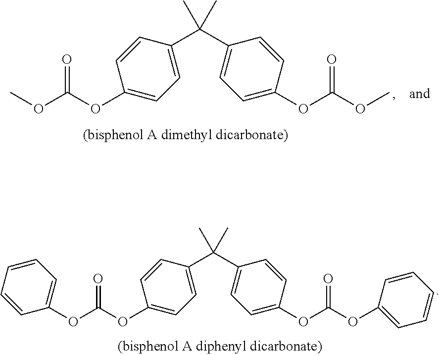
C1(C(C2=CC=C(OC(OC3=CC=CC=C3)=O)C=C2)(C)C)=CC=C(OC(OC2=CC=CC=C2)=O)C=C1.C1(C(C2=CC=C(OC(OC)=O)C=C2)(C)C)=CC=C(OC(OC)=O)C=C1
